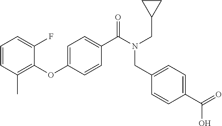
C1=CC(C)=C(OC2=CC=C(C(N(CC3CC3)CC3=CC=C(C(=O)O)C=C3)=O)C=C2)C(F)=C1
